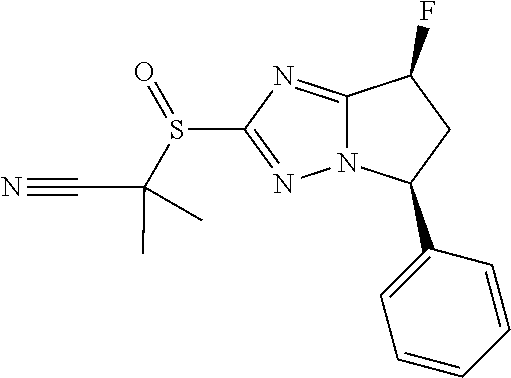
N12C(=NC(S(C(C#N)(C)C)=O)=N1)C(F)CC2C1=CC=CC=C1
